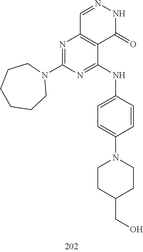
C1=NNC(=O)C2=C1N=C(N1CCCCCC1)N=C2NC1=CC=C(N2CCC(CO)CC2)C=C1
